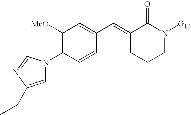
C1([MeO])=C(N2C=C(CC)N=C2)C=CC(C=C2CCCN([G10])C2=O)=C1
